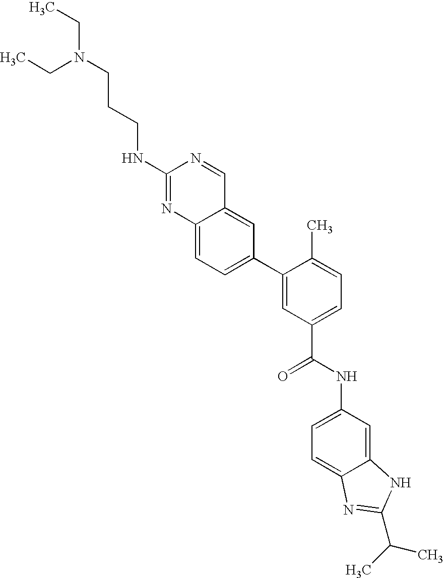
C1(NCCCN(CC)CC)=NC2=CC=C(C3=CC(C(=O)NC4=CC=C5C(=C4)NC(C(C)C)=N5)=CC=C3C)C=C2C=N1
